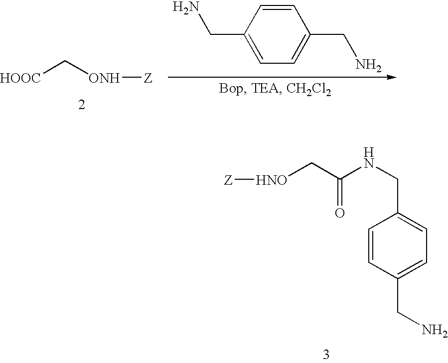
C([HOOC])[ONH][Z].C1=CC(CN)=CC=C1CN.C1=CC(CN)=CC=C1CNC(C[HNO][Z])=O
